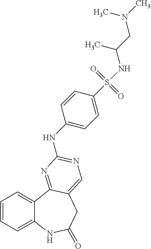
C1=CC=C2C(=C1)C1=NC(NC3=CC=C(S(NC(CN(C)C)C)(=O)=O)C=C3)=NC=C1CC(=O)N2
